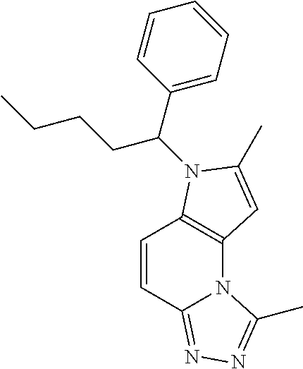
C1=CC2=NN=C(C)N2C2=C1N(C(C1=CC=CC=C1)CCCC)C(C)=C2
